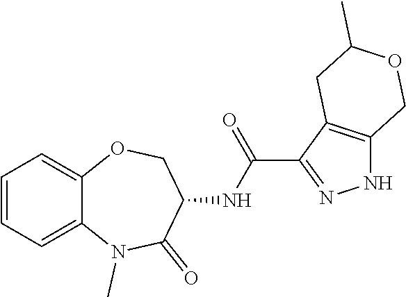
C12=CC=CC=C1OCC(NC(C1=NNC3=C1CC(C)OC3)=O)C(=O)N2C
